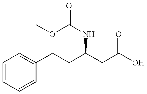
C1=CC=CC(CCC(CC(=O)O)NC(=O)OC)=C1
